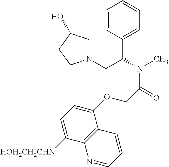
C1=CC(C(N(C)C(=O)COC2=CC=C([HOH2CH2CHN])C3=C2C=CC=N3)CN2CC(O)CC2)=CC=C1
